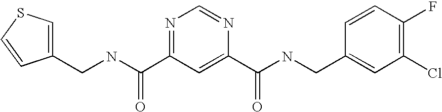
C(NC(=O)C1=NC=NC(C(=O)NCC2=CC(Cl)=C(F)C=C2)=C1)C1=CSC=C1
